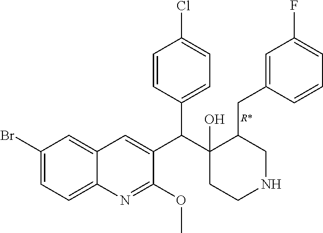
C1(Br)=CC=C2C(=C1)C=C(C(C1(O)CCNCC1CC1=CC(F)=CC=C1)C1=CC=C(Cl)C=C1)C(OC)=N2.[R*]
